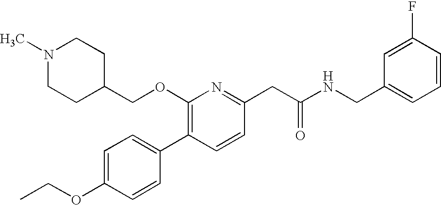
C1(OCC)=CC=C(C2=C(OCC3CCN(C)CC3)N=C(CC(NCC3=CC=CC(F)=C3)=O)C=C2)C=C1
